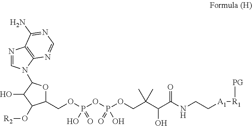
N1=CN(C2OC(COP(OP(OCC(C(C(NCC[A1][R1][PG])=O)O)(C)C)(=O)O)(O)=O)C(O[R2])C2O)C2=C1C(N)=NC=N2
